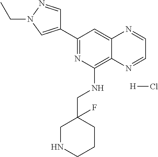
C1(C2=NC(NCC3(F)CNCCC3)=C3C(=C2)N=CC=N3)=CN(CC)N=C1.[H]Cl
